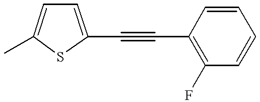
C1=C(C#CC2=C(F)C=CC=C2)SC(C)=C1
